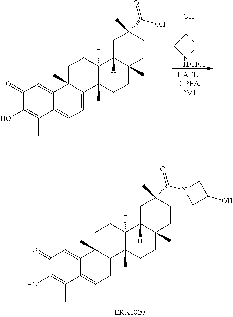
C1(=O)C(O)=C(C)C2=CC=C3C(C)(C2=C1)CCC1(C)C3(C)CCC2(C)C1([H])CC(C)(C(N1CC(O)C1)=O)CC2.N1CC(O)C1.Cl.C1(=O)C(O)=C(C)C2=CC=C3C(C)(C2=C1)CCC1(C)C3(C)CCC2(C)C1([H])CC(C)(C(O)=O)CC2
